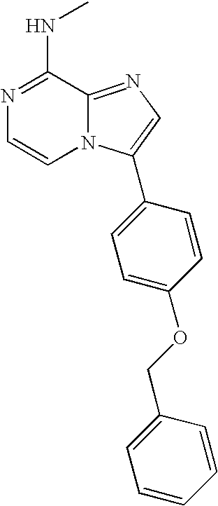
N1=C(NC)C2=NC=C(C3=CC=C(OCC4=CC=CC=C4)C=C3)N2C=C1
